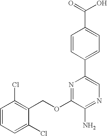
C1(OCC2=C(Cl)C=CC=C2Cl)=NC(C2=CC=C(C(O)=O)C=C2)=CN=C1N
